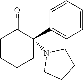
C1CN(C2(C3=CC=CC=C3)C(=O)CCCC2)CC1
